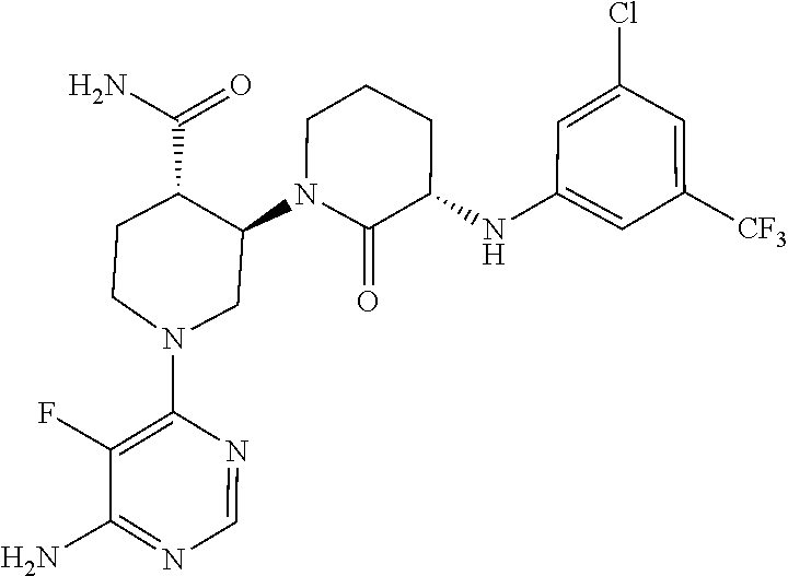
C1=NC(N2CC(N3C(=O)C(NC4=CC([CF3])=CC(Cl)=C4)CCC3)C(C(=O)N)CC2)=C(F)C(N)=N1
